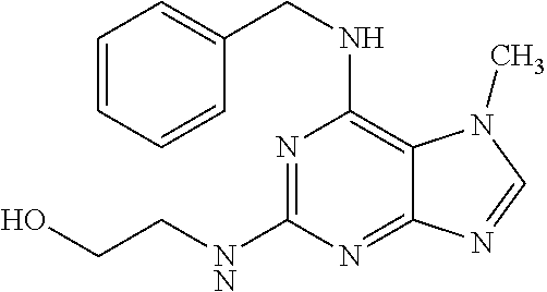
C1=CC=CC(CNC2=C3C(=NC([NN]CCO)=N2)N=CN3C)=C1
